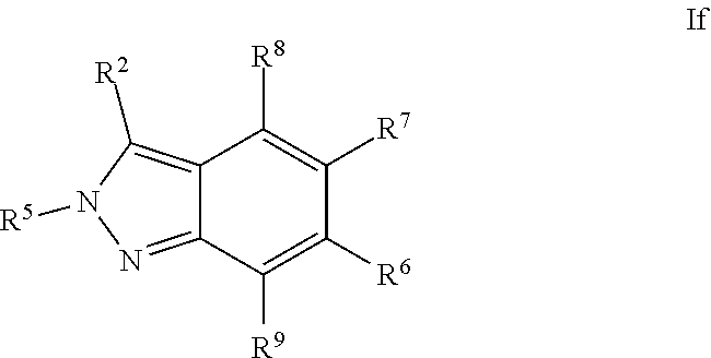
C12=C([R2])N([R5])N=C1C([R9])=C([R6])C([R7])=C2[R8]
